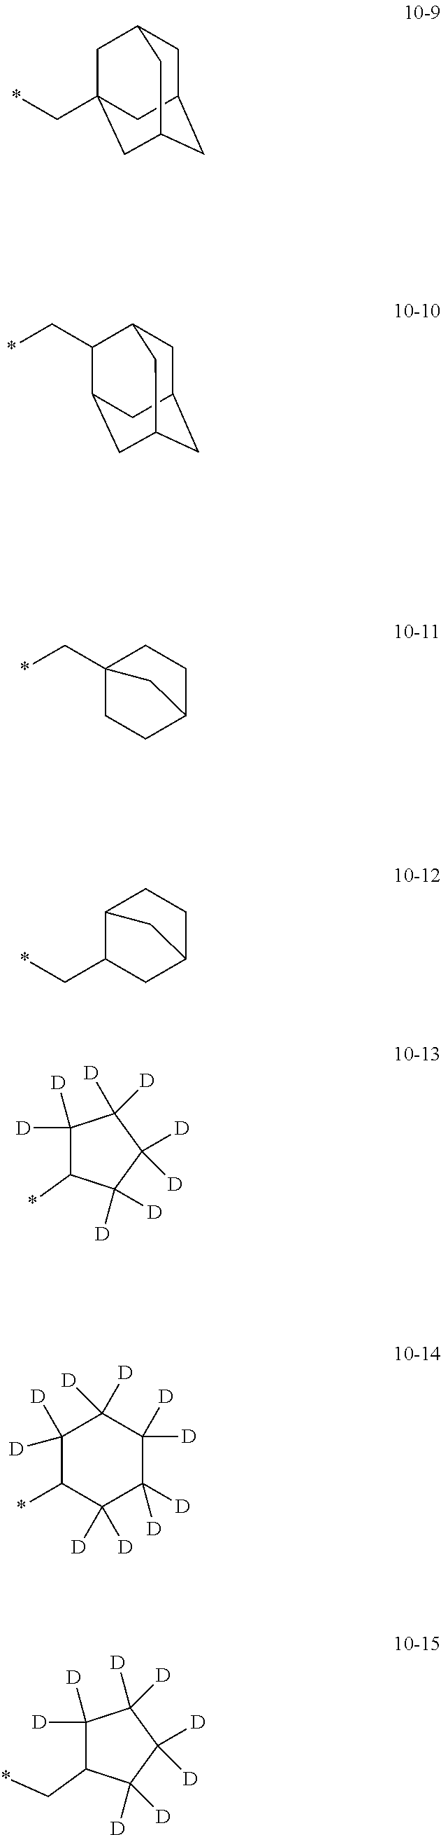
C1C2CC3CC(C*)(CC1C3)C2.C1C2CC3CC(C(C*)C1C3)C2.C12(C*)CCC(CC1)C2.C12C(C*)CC(CC1)C2.C1([D])([D])C(*)C([D])([D])C([D])([D])C1([D])[D].C1([D])([D])C(*)C([D])([D])C([D])([D])C([D])([D])C1([D])[D].C1([D])([D])C(C*)C([D])([D])C([D])([D])C1([D])[D]
